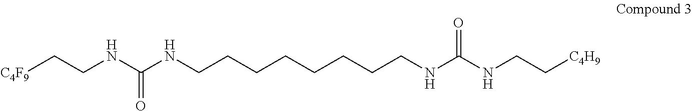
[C4F9]CCNC(NCCCCCCCCNC(NCC[C4H9])=O)=O
